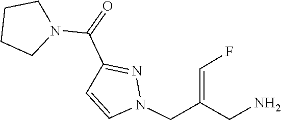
C1=CN(CC(=CF)CN)N=C1C(=O)N1CCCC1
